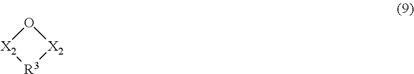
O1[X2][R3][X2]1
